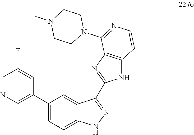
C1(C2=CN=CC(F)=C2)=CC=C2C(=C1)C(C1=NC3=C(N1)C=CN=C3N1CCN(C)CC1)=NN2
